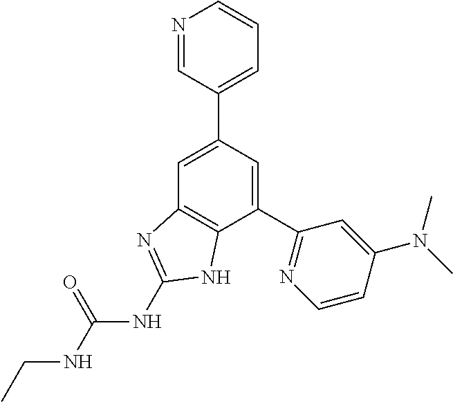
C1=C(C2=CC=CN=C2)C=C(C2=NC=CC(N(C)C)=C2)C2=C1N=C(NC(NCC)=O)N2
